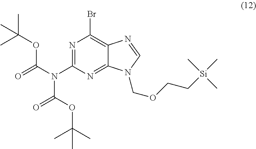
N1=C(N(C(=O)OC(C)(C)C)C(OC(C)(C)C)=O)N=C2C(=C1Br)N=CN2COCC[Si](C)(C)C
